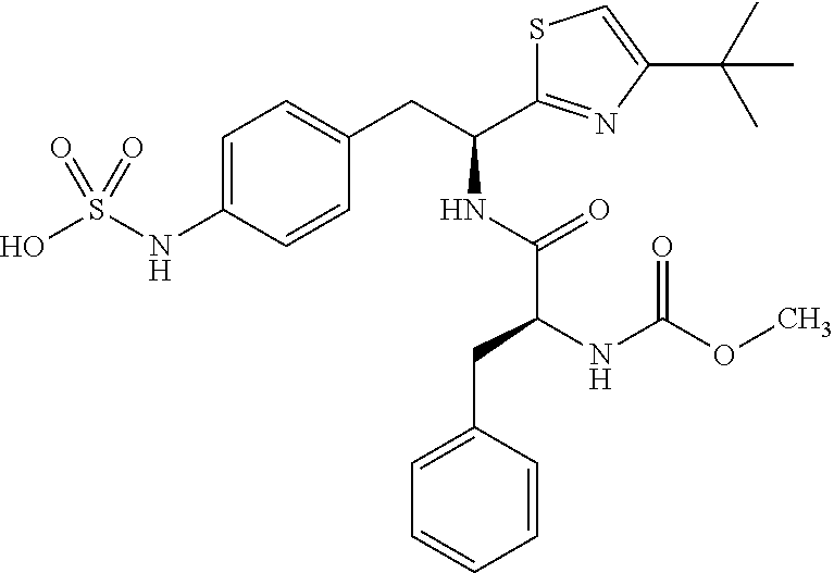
C1=C(NS(O)(=O)=O)C=CC(CC(C2=NC(C(C)(C)C)=CS2)NC(C(NC(OC)=O)CC2=CC=CC=C2)=O)=C1
